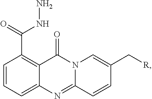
C1=CC=C2C(=C1C(NN)=O)C(=O)N1C(=N2)C=CC(C[R])=C1
